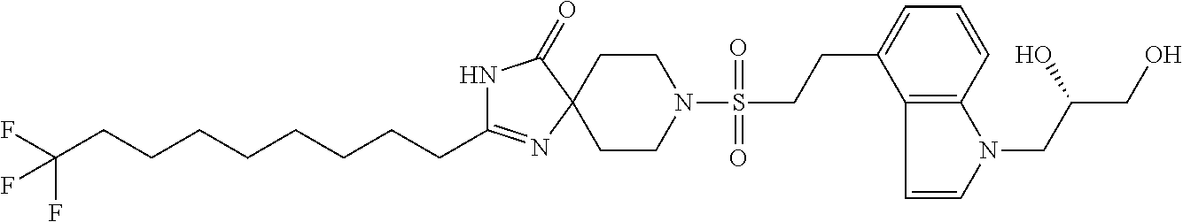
N1C(CCCCCCCCC(F)(F)F)=NC2(C1=O)CCN(S(CCC1=CC=CC3=C1C=CN3CC(O)CO)(=O)=O)CC2
